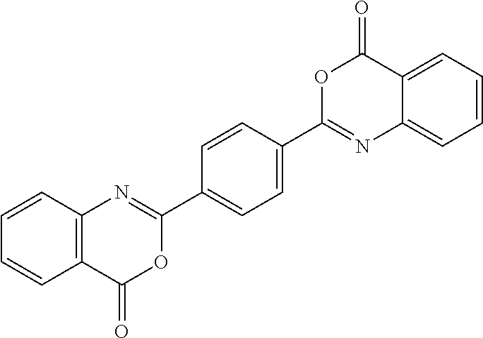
C12=C(C=CC=C1)N=C(C1=CC=C(C3=NC4=CC=CC=C4C(=O)O3)C=C1)OC2=O
